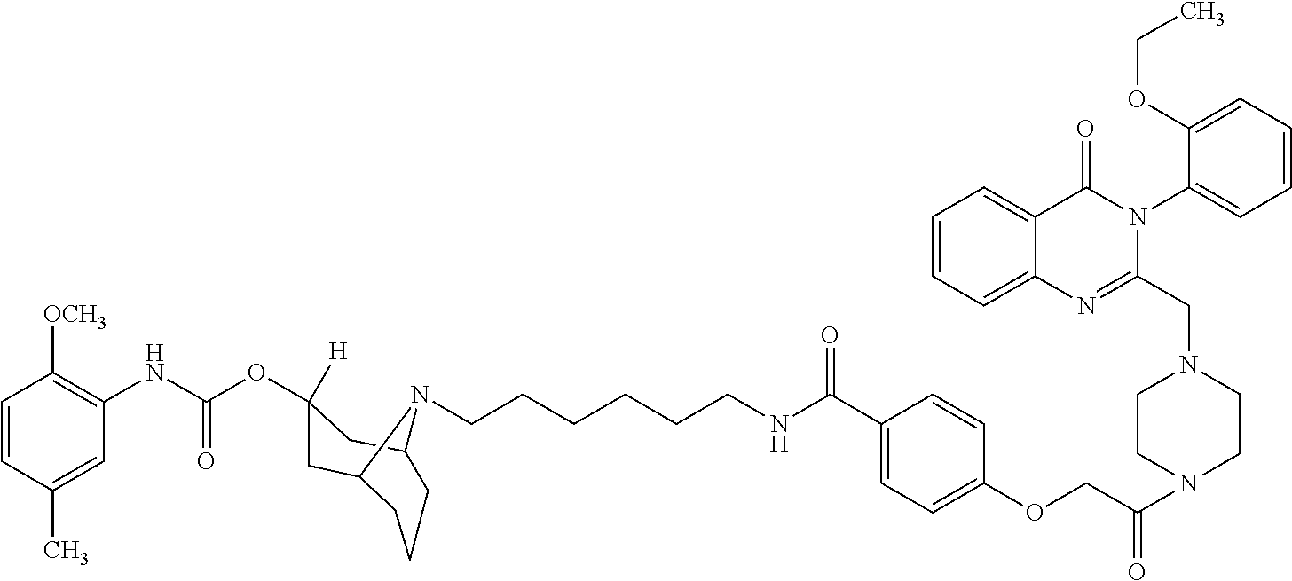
C1=CC(C)=CC(NC(OC2([H])CC3CCCC(C2)N3CCCCCCNC(C2=CC=C(OCC(N3CCN(CC4=NC5=CC=CC=C5C(=O)N4C4=CC=CC=C4OCC)CC3)=O)C=C2)=O)=O)=C1[OCH3]
